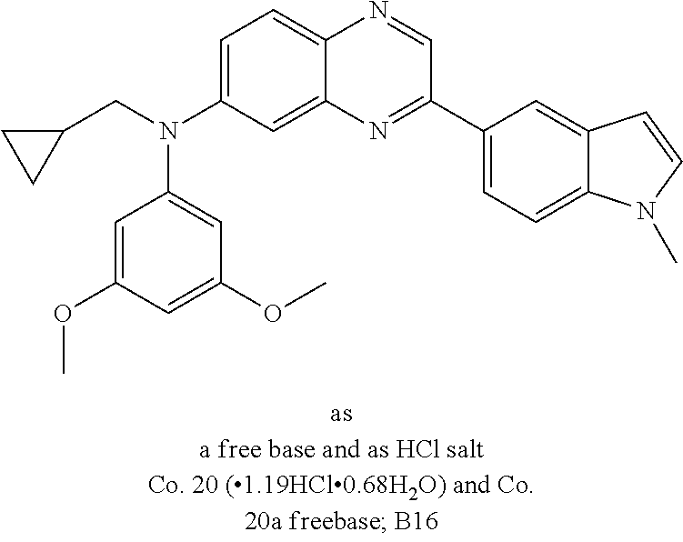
C1=C(OC)C=C(OC)C=C1N(CC1CC1)C1=CC=C2C(=C1)N=C(C1=CC=C3C(=C1)C=CN3C)C=N2
